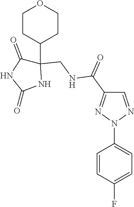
C1(C(=O)NCC2(C3CCOCC3)C(=O)NC(=O)N2)=NN(C2=CC=C(F)C=C2)N=C1
